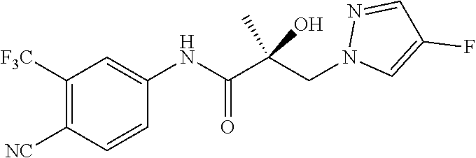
C1([NC])=C([F3C])C=C(NC(C(CN2C=C(F)C=N2)(C)O)=O)C=C1
